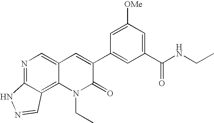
N1=C2C(=C3C(=C1)C=C(C1=CC(C(NCC)=O)=CC([OMe])=C1)C(=O)N3CC)C=NN2
